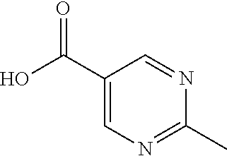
C1(C)=NC=C(C(O)=O)C=N1
